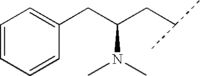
C1=CC=CC(CC(CC(C)C)N(C)C)=C1
